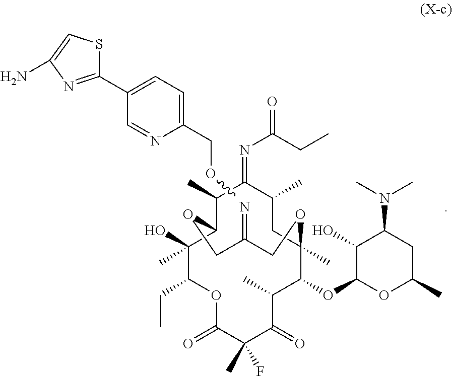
C1(C)(O)C(CC)OC(=O)C(F)(C)C(=O)C(C)C(OC2OC(C)CC(N(C)C)C2O)C2(C)CC(C)C(=NC(=O)CC)C(C)C1OCC(=N)CO2.COCC1=CC=C(C2=NC(N)=CS2)C=N1
